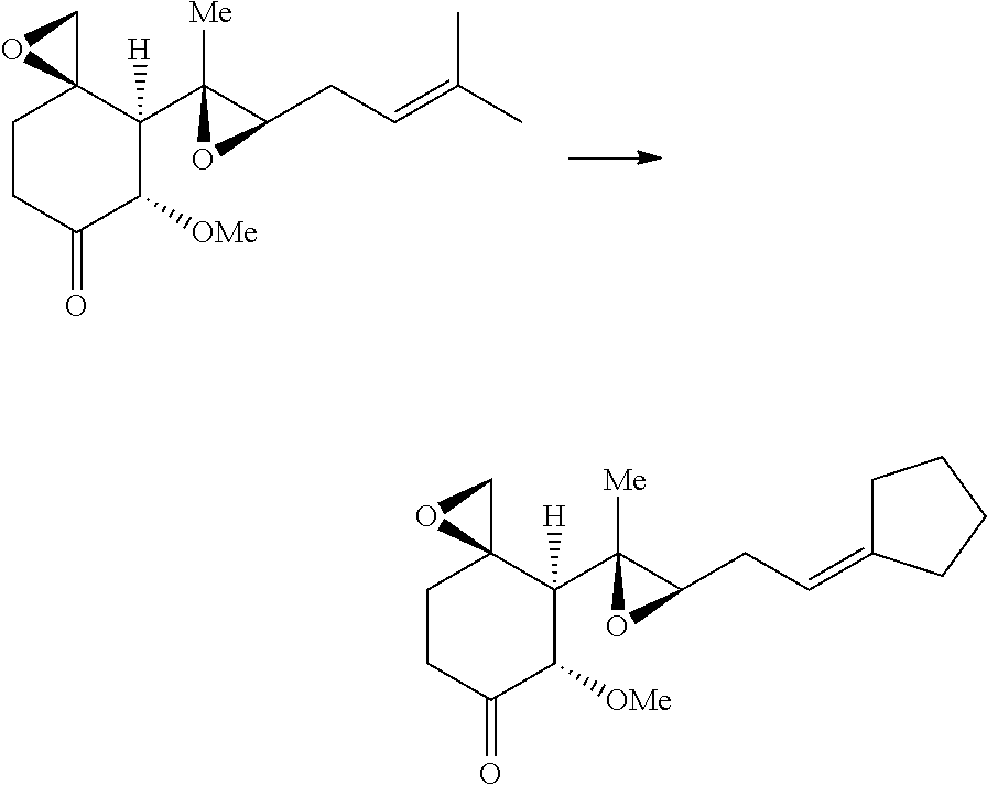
C1CC(=O)C([OMe])C(C2([Me])C(CC=C3CCCC3)O2)([H])C12CO2.C1CC(=O)C([OMe])C(C2([Me])C(CC=C(C)C)O2)([H])C12CO2
